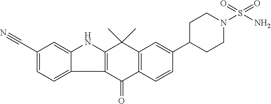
C12=C(C(=O)C3=C(C1(C)C)C=C(C1CCN(S(N)(=O)=O)CC1)C=C3)C1=CC=C(C#N)C=C1N2
